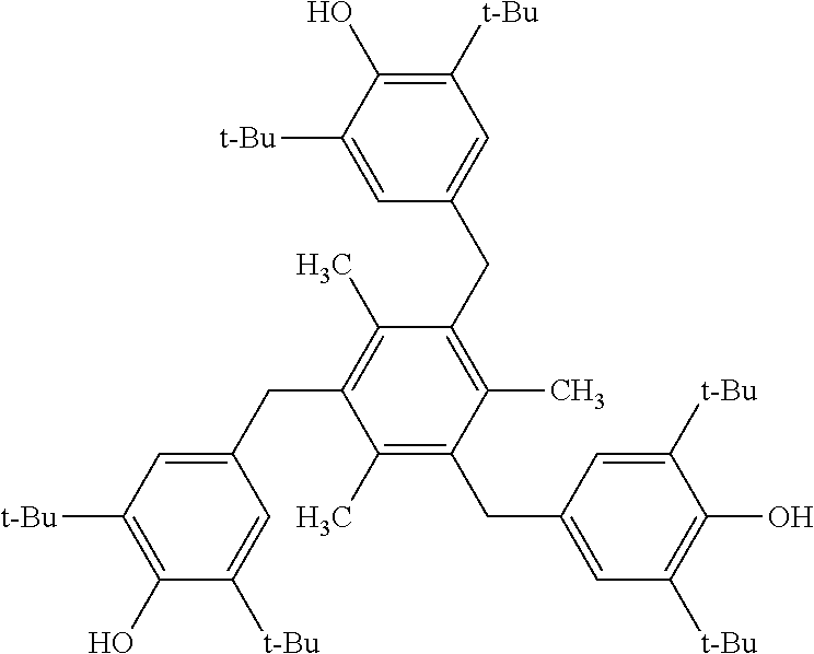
C1([t-Bu])=C(O)C([t-Bu])=CC(CC2=C(C)C(CC3=CC([t-Bu])=C(O)C([t-Bu])=C3)=C(C)C(CC3=CC([t-Bu])=C(O)C([t-Bu])=C3)=C2C)=C1
